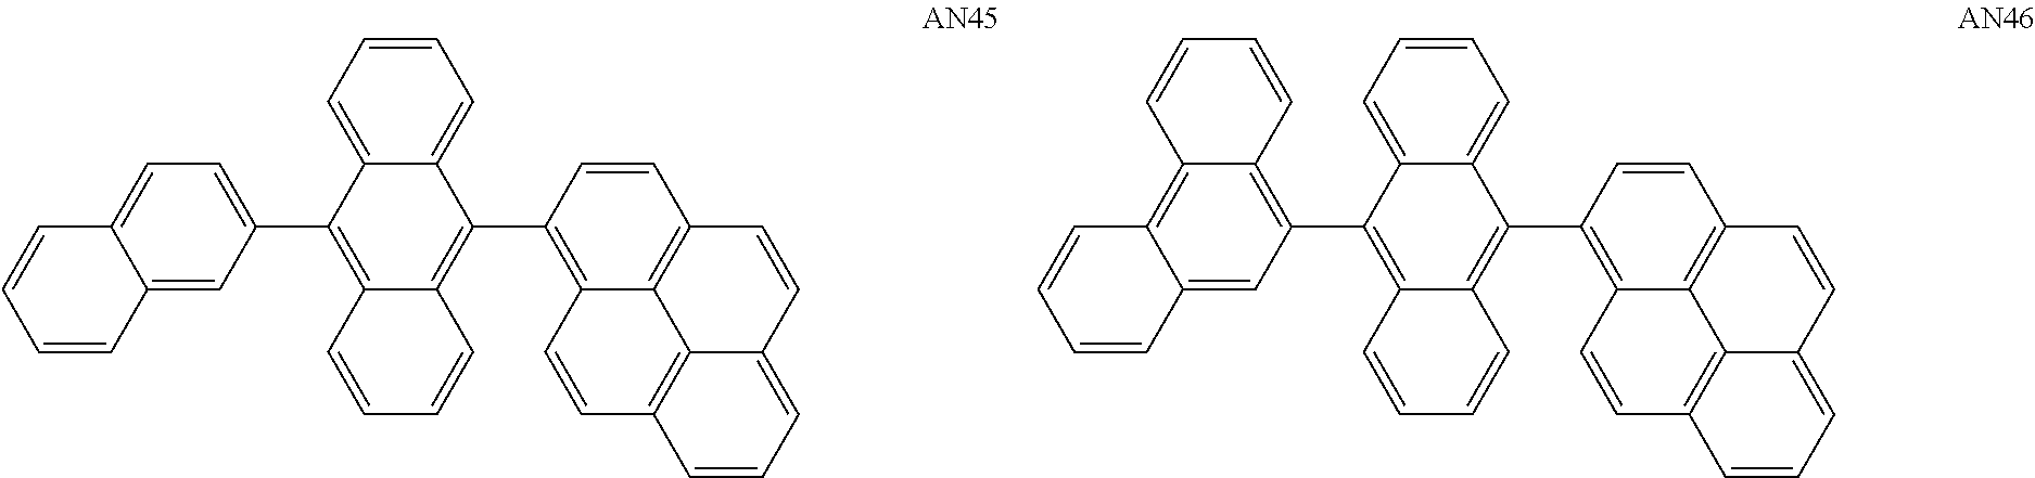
C12=CC(C3=C4C(=C(C5=C6C7=C(C=C5)C=CC5=CC=CC(=C75)C=C6)C5=CC=CC=C35)C=CC=C4)=CC=C1C=CC=C2.C12=CC(C3=C4C(=C(C5=C6C7=C(C=C5)C=CC5=CC=CC(=C75)C=C6)C5=CC=CC=C35)C=CC=C4)=C3C(=C1C=CC=C2)C=CC=C3
